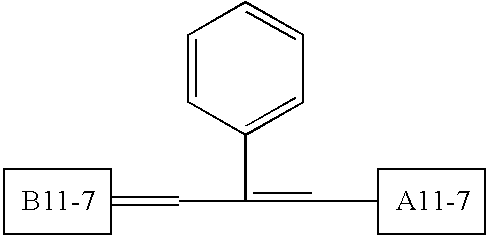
C=CC(C1=CC=CC=C1)=CC
